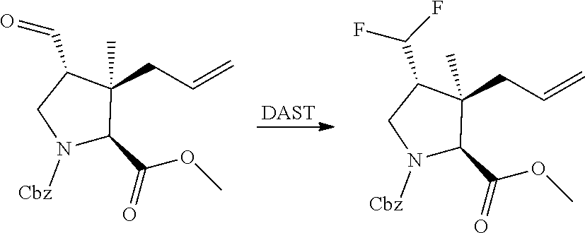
[DAST].C1(C(=O)OC)N([Cbz])CC(C=O)C1(C)CC=C.C1(C(=O)OC)N([Cbz])CC(C(F)F)C1(C)CC=C
